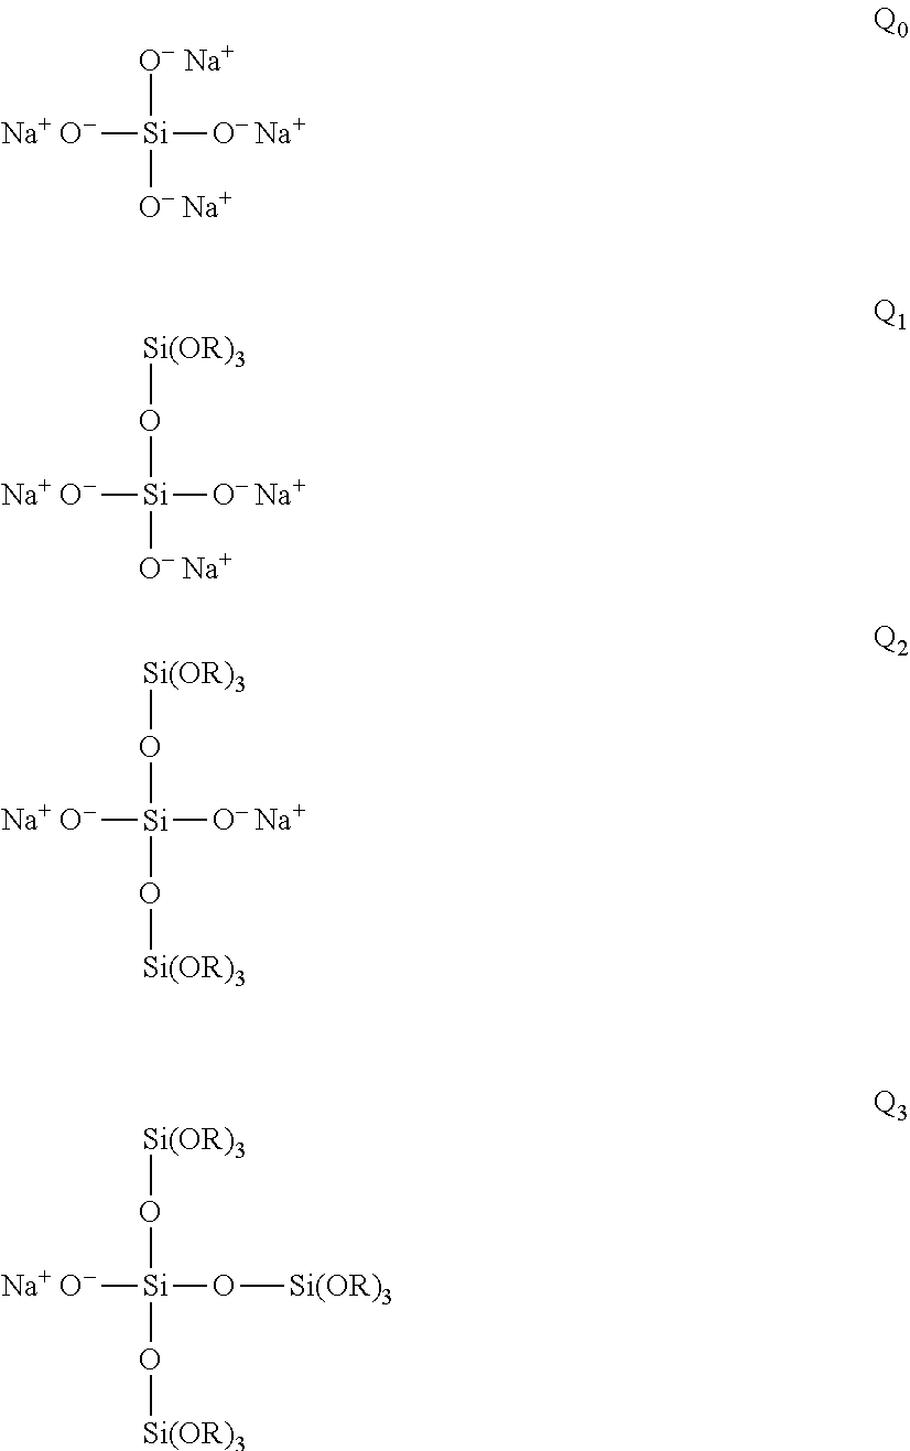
[O- Na+][Si]([Na+ O-])([O- Na+])[O- Na+].O([Si]([Na+ O-])([O- Na+])[O- Na+])[Si(OR)3].O([Si]([Na+ O-])([O- Na+])O[Si(OR)3])[Si(OR)3].O([Si]([Na+ O-])(O[Si(OR)3])O[Si(OR)3])[Si(OR)3]
